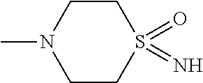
C1CN(C)CCS1(=O)=N
